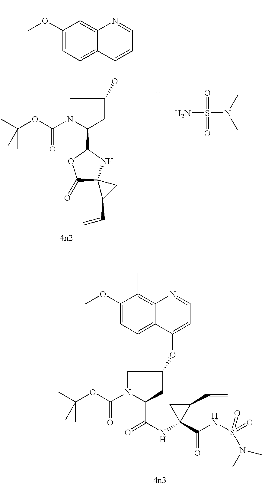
C1(OC)=CC=C2C(=C1C)N=CC=C2OC1CN(C(OC(C)(C)C)=O)C(C(NC2(C(NS(=O)(N(C)C)=O)=O)C(C=C)C2)=O)C1.C1(OC)=CC=C2C(=C1C)N=CC=C2OC1CN(C(OC(C)(C)C)=O)C(C2OC(=O)C3(N2)C(C=C)C3)C1.NS(N(C)C)(=O)=O
